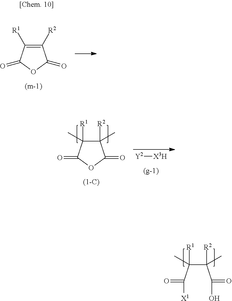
C1([R2])=C([R1])C(=O)OC1=O.C(C(C(=O)[X1])([R1])C)(C(=O)O)([R2])C.C1([R2])(C)C([R1])(C)C(=O)OC1=O.[Y2][X3H]
